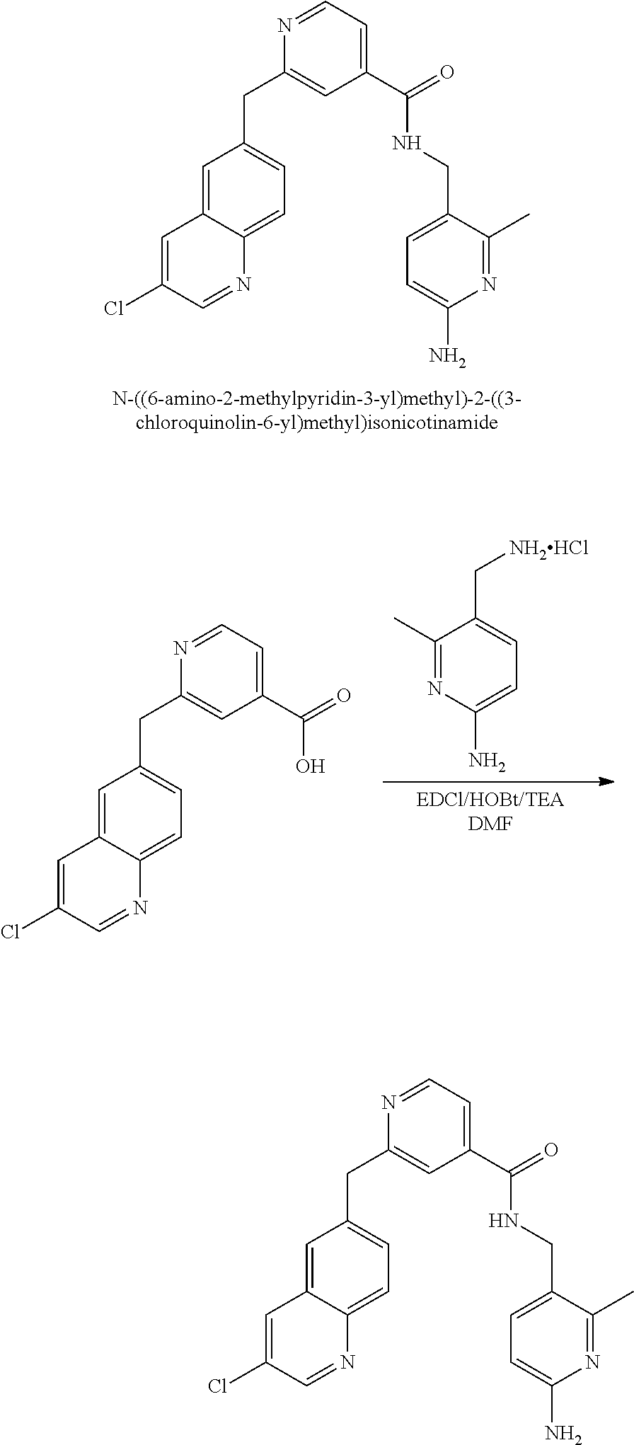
C1=C2C(=CC=C1CC1=CC(C(=O)NCC3=CC=C(N)N=C3C)=CC=N1)N=CC(Cl)=C2.[EDCl/HOBt/TEADMF].C1(C)=NC(N)=CC=C1C[NH2HCl].C1=C(Cl)C=NC2=CC=C(CC3=CC(C(=O)O)=CC=N3)C=C12.C1=C2C(=CC=C1CC1=CC(C(=O)NCC3=CC=C(N)N=C3C)=CC=N1)N=CC(Cl)=C2
